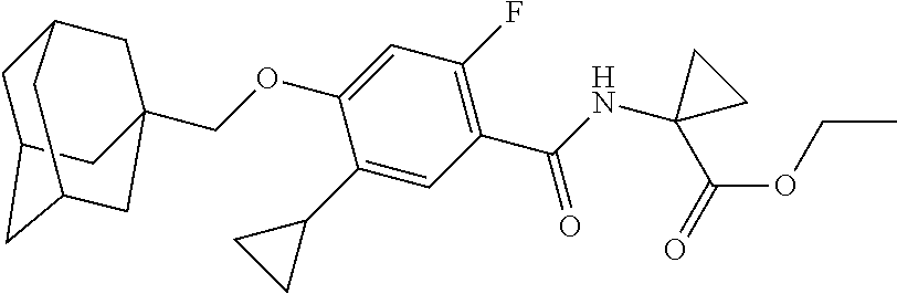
C1(C2CC2)=CC(C(NC2(C(OCC)=O)CC2)=O)=C(F)C=C1OCC12CC3CC(CC(C1)C3)C2
